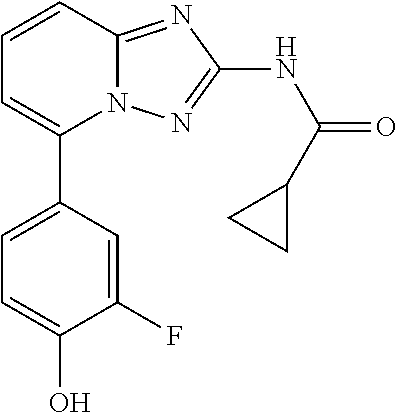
C1=C(C2=CC=CC3=NC(NC(=O)C4CC4)=NN23)C=C(F)C(O)=C1
